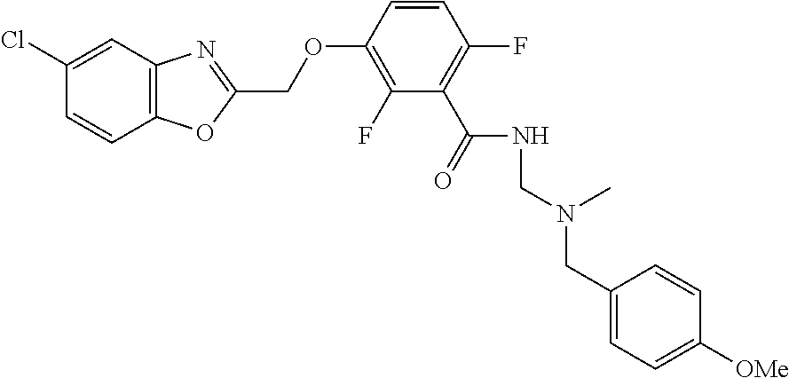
C1=CC2=C(C=C1Cl)N=C(COC1=C(F)C(C(=O)NCN(CC3=CC=C([OMe])C=C3)C)=C(F)C=C1)O2
